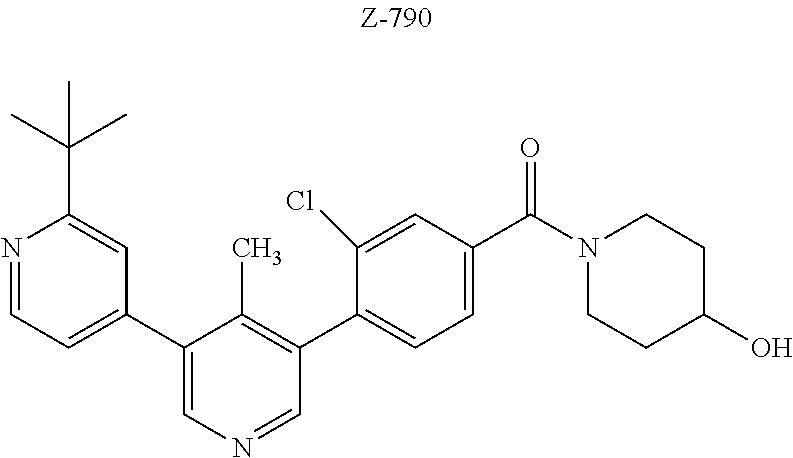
C1(C2=CN=CC(C3=CC=C(C(N4CCC(O)CC4)=O)C=C3Cl)=C2C)=CC=NC(C(C)(C)C)=C1
